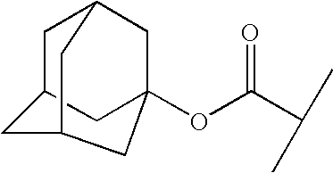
C12(OC(C(C)C)=O)CC3CC(C1)CC(C2)C3
